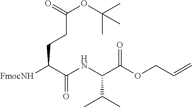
[FmocNH]C(C(NC(C(=O)OCC=C)C(C)C)=O)CCC(=O)OC(C)(C)C
